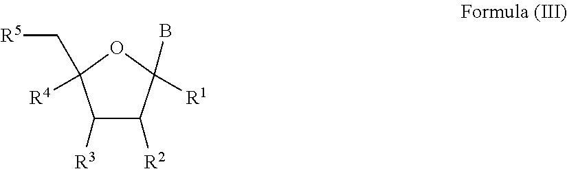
C1([R3])C([R2])C([R1])(B)OC1([R4])C[R5]
